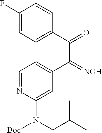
C1=C(C(C(=O)C2=CC=C(F)C=C2)=[NOH])C=C(N(CC(C)C)[Boc])N=C1
